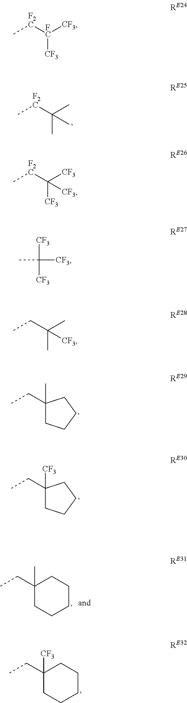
C1(CC)([CF3])CCCCC1.C[F2C]C(C)(C)C.CCC1(C)CCCC1.CCC1([CF3])CCCC1.C1(CC)(C)CCCCC1.C[F2C][FC]([CF3])[CF3].C[F2C]C([CF3])([CF3])[CF3].CC([CF3])([CF3])[CF3].CCC(C)(C)[CF3]
